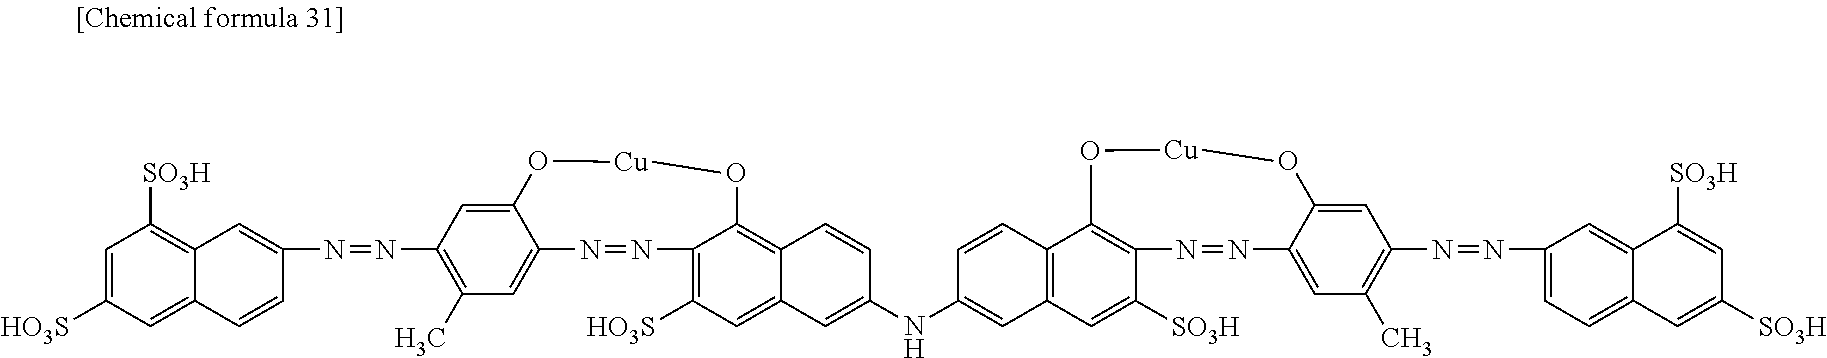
C1=C2C(=CC(C)=C1N=NC1=CC3=C([SO3H])C=C([HO3S])C=C3C=C1)N=NC1=C([HO3S])C=C3C(=C1O[Cu]O2)C=CC(NC1=CC2=C(C=C1)C1=C(C([SO3H])=C2)N=NC2=CC(C)=C(N=NC4=CC=C5C(=C4)C([SO3H])=CC([SO3H])=C5)C=C2O[Cu]O1)=C3
